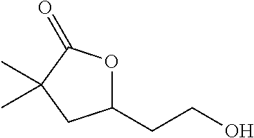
C1(CCO)OC(=O)C(C)(C)C1
